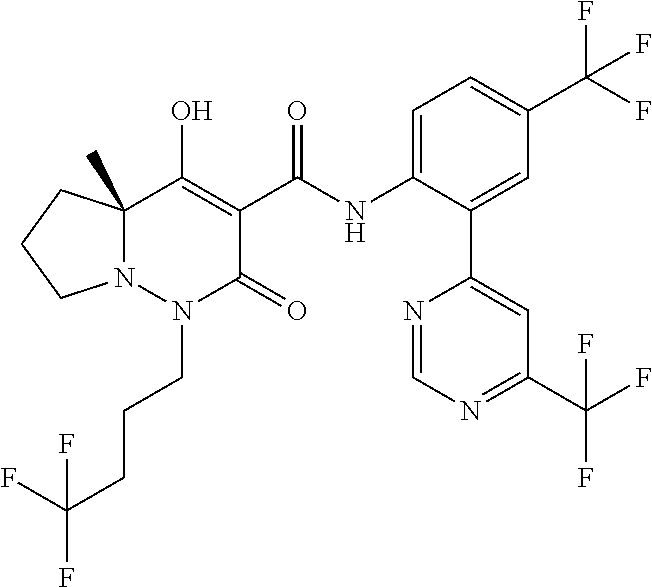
C12(C)N(N(CCCC(F)(F)F)C(=O)C(C(NC3=CC=C(C(F)(F)F)C=C3C3=CC(C(F)(F)F)=NC=N3)=O)=C1O)CCC2
